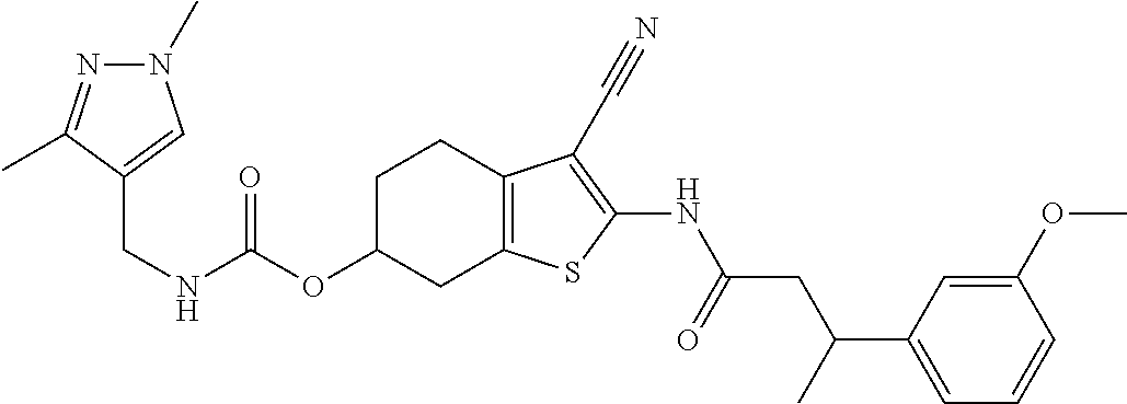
N(C(OC1CC2=C(CC1)C(C#N)=C(NC(CC(C1=CC=CC(OC)=C1)C)=O)S2)=O)CC1=CN(C)N=C1C
